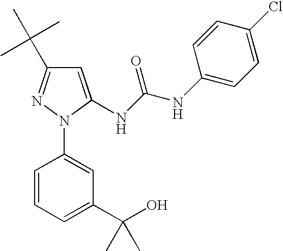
C1=CC(N2N=C(C(C)(C)C)C=C2NC(NC2=CC=C(Cl)C=C2)=O)=CC(C(O)(C)C)=C1
